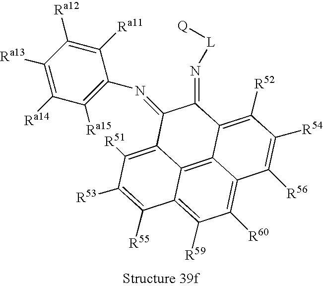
C1([Ra13])=C([Ra14])C([Ra15])=C(N=C2C(=N[L][Q])C3=C([R52])C([R54])=C([R56])C4=C([R60])C([R59])=C5C(=C34)C2=C([R51])C([R53])=C5[R55])C([Ra11])=C1[Ra12]
